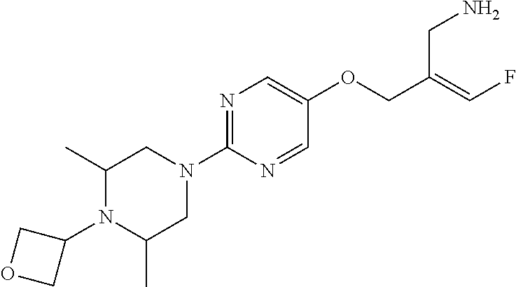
C1(C)N(C2COC2)C(C)CN(C2=NC=C(OCC(=CF)CN)C=N2)C1
